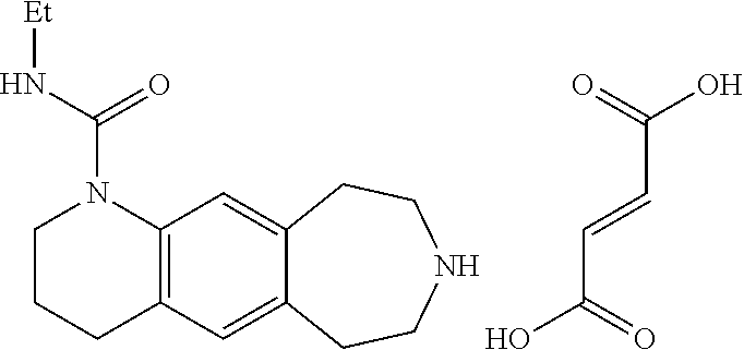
C1CCC2=C(N1C(N[Et])=O)C=C1C(=C2)CCNCC1.C(C=CC(O)=O)(O)=O
